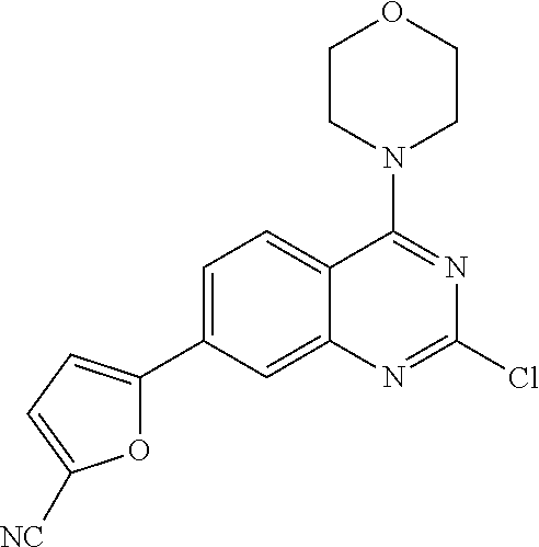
C12=CC(C3=CC=C([NC])O3)=CC=C1C(N1CCOCC1)=NC(Cl)=N2
